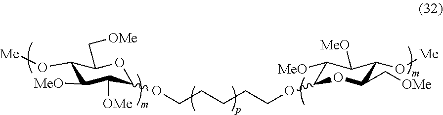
C1(O[Me])C([MeO])C([OMe])C(OCCCCCOC2C([MeO])C([MeO])C(O[Me])C(C[OMe])O2)OC1C[OMe]
